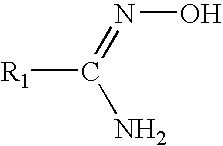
[R1]C(=NO)N
